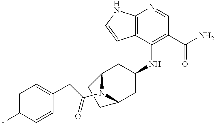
C12=C(C(NC3CC4N(C(CC5=CC=C(F)C=C5)=O)C(C3)CC4)=C(C(N)=O)C=N1)C=CN2
